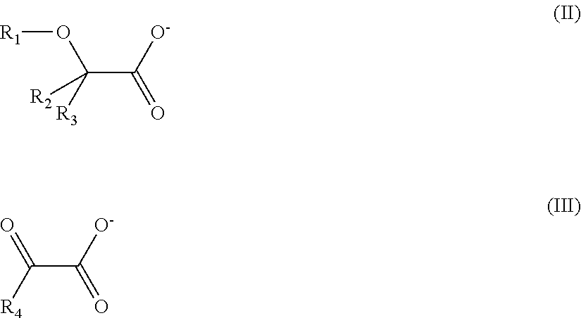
C(C([O-])=O)([R4])=O.C(C([O-])=O)([R3])(O[R1])[R2]
